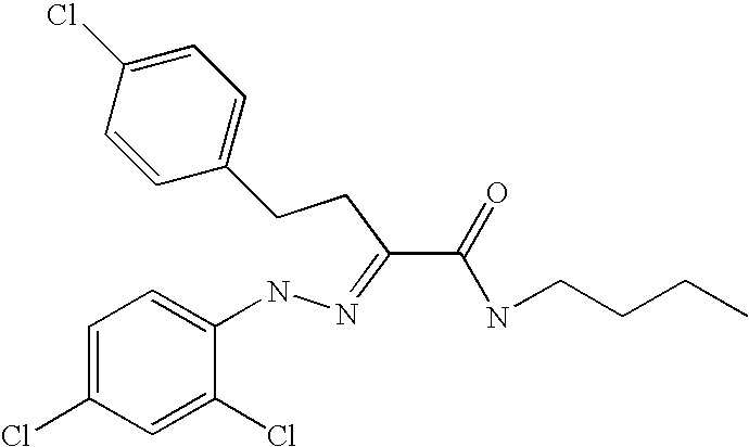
C1(CCC(=NNC2=CC=C(Cl)C=C2Cl)C(=O)NCCCC)=CC=C(Cl)C=C1
